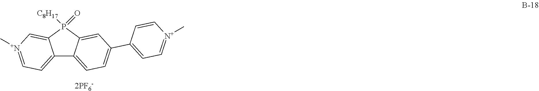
C12=CC=[N+](C)C=C1P([C8H17])(=O)C1=CC(C3=CC=[N+](C)C=C3)=CC=C21
